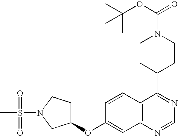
C1C(OC2=CC3=C(C=C2)C(C2CCN(C(=O)OC(C)(C)C)CC2)=NC=N3)CN(S(=O)(=O)C)C1
